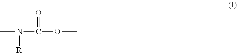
CN(C(OC)=O)[R]
